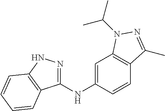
C1(NC2=CC3=C(C=C2)C(C)=NN3C(C)C)=NNC2=C1C=CC=C2
